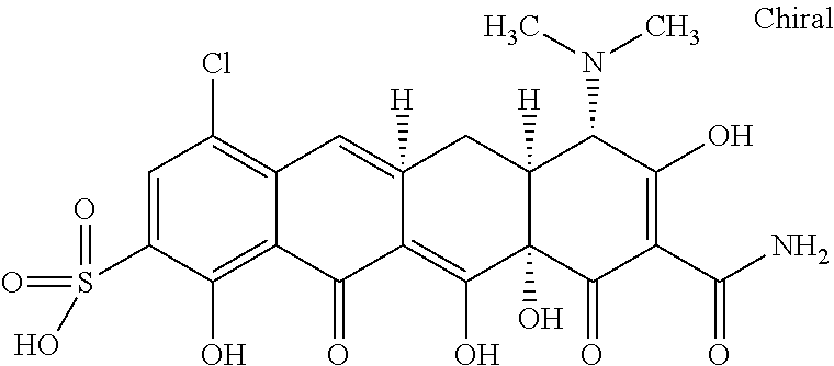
C12([H])C(O)(C(=O)C(C(N)=O)=C(O)C1N(C)C)C(O)=C1C([H])(=CC3=C(Cl)C=C(S(=O)(=O)O)C(O)=C3C1=O)C2
